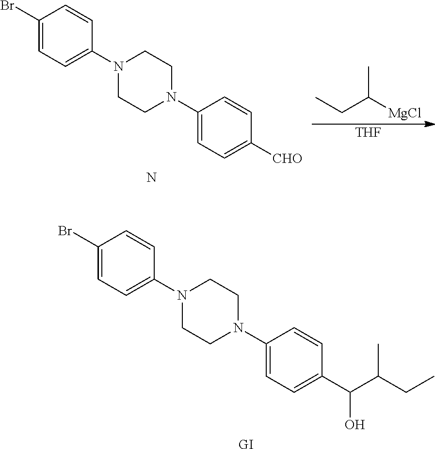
N.C1(Br)=CC=C(N2CCN(C3=CC=C([CHO])C=C3)CC2)C=C1.[THF].CC(CC)[MgCl].[GI].C1(Br)=CC=C(N2CCN(C3=CC=C(C(O)C(C)CC)C=C3)CC2)C=C1
